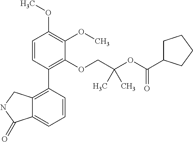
C1=CC(C2=C3C(=CC=C2)C(=O)NC3)=C(OCC(OC(C2CCCC2)=O)(C)C)C(OC)=C1OC
